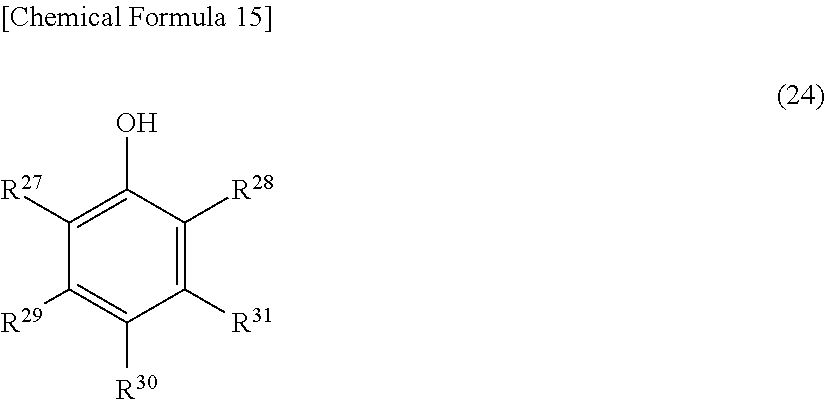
C1([R31])=C([R28])C(O)=C([R27])C([R29])=C1[R30]
